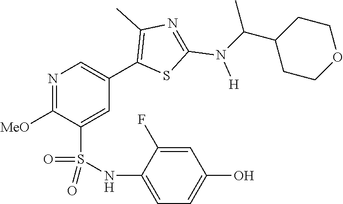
N1=C([MeO])C(S(NC2=CC=C(O)C=C2F)(=O)=O)=CC(C2=C(C)N=C(N([H])C(C3CCOCC3)C)S2)=C1
